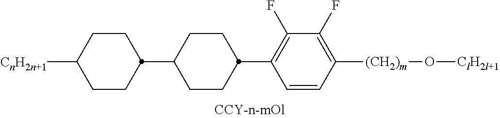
C1CC(C2=C(F)C(F)=C([(CH2)m]O[ClH2l+1])C=C2)CCC1C1CCC([CnH2n+1])CC1
